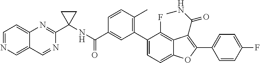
C(C1=CC(C2=CC=C3C(=C2F)C(C(NC)=O)=C(C2=CC=C(F)C=C2)O3)=C(C)C=C1)(=O)NC1(C2=NC3=CC=NC=C3C=N2)CC1
